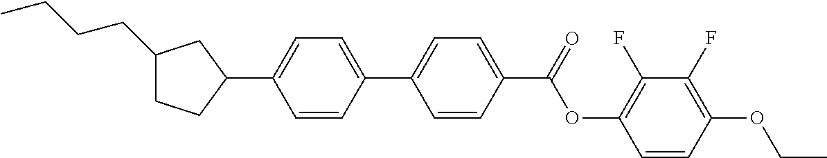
C1(CCCC)CCC(C2=CC=C(C3=CC=C(C(OC4=C(F)C(F)=C(OCC)C=C4)=O)C=C3)C=C2)C1
